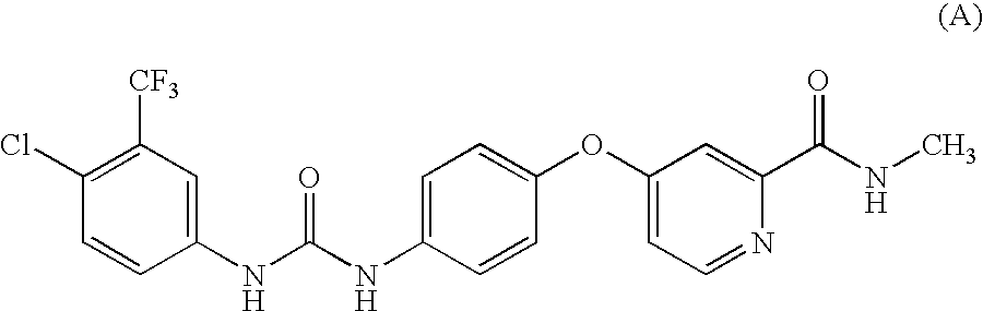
C1([CF3])=C(Cl)C=CC(NC(NC2=CC=C(OC3=CC=NC(C(NC)=O)=C3)C=C2)=O)=C1
